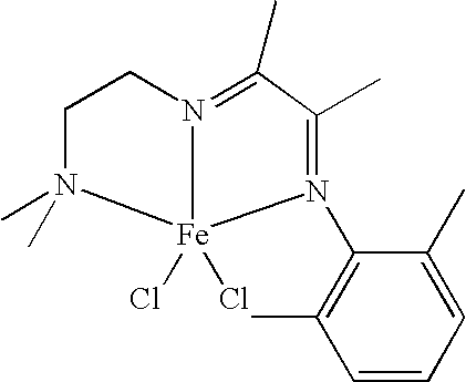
C1(C)=N2CCN(C)(C)[Fe]2(Cl)(Cl)N(C2=C(C)C=CC=C2C)=C1C
